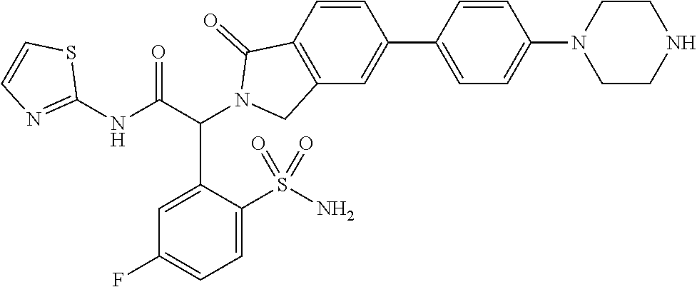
C1(NC(C(C2=CC(F)=CC=C2S(N)(=O)=O)N2C(=O)C3=C(C=C(C4=CC=C(N5CCNCC5)C=C4)C=C3)C2)=O)=NC=CS1
